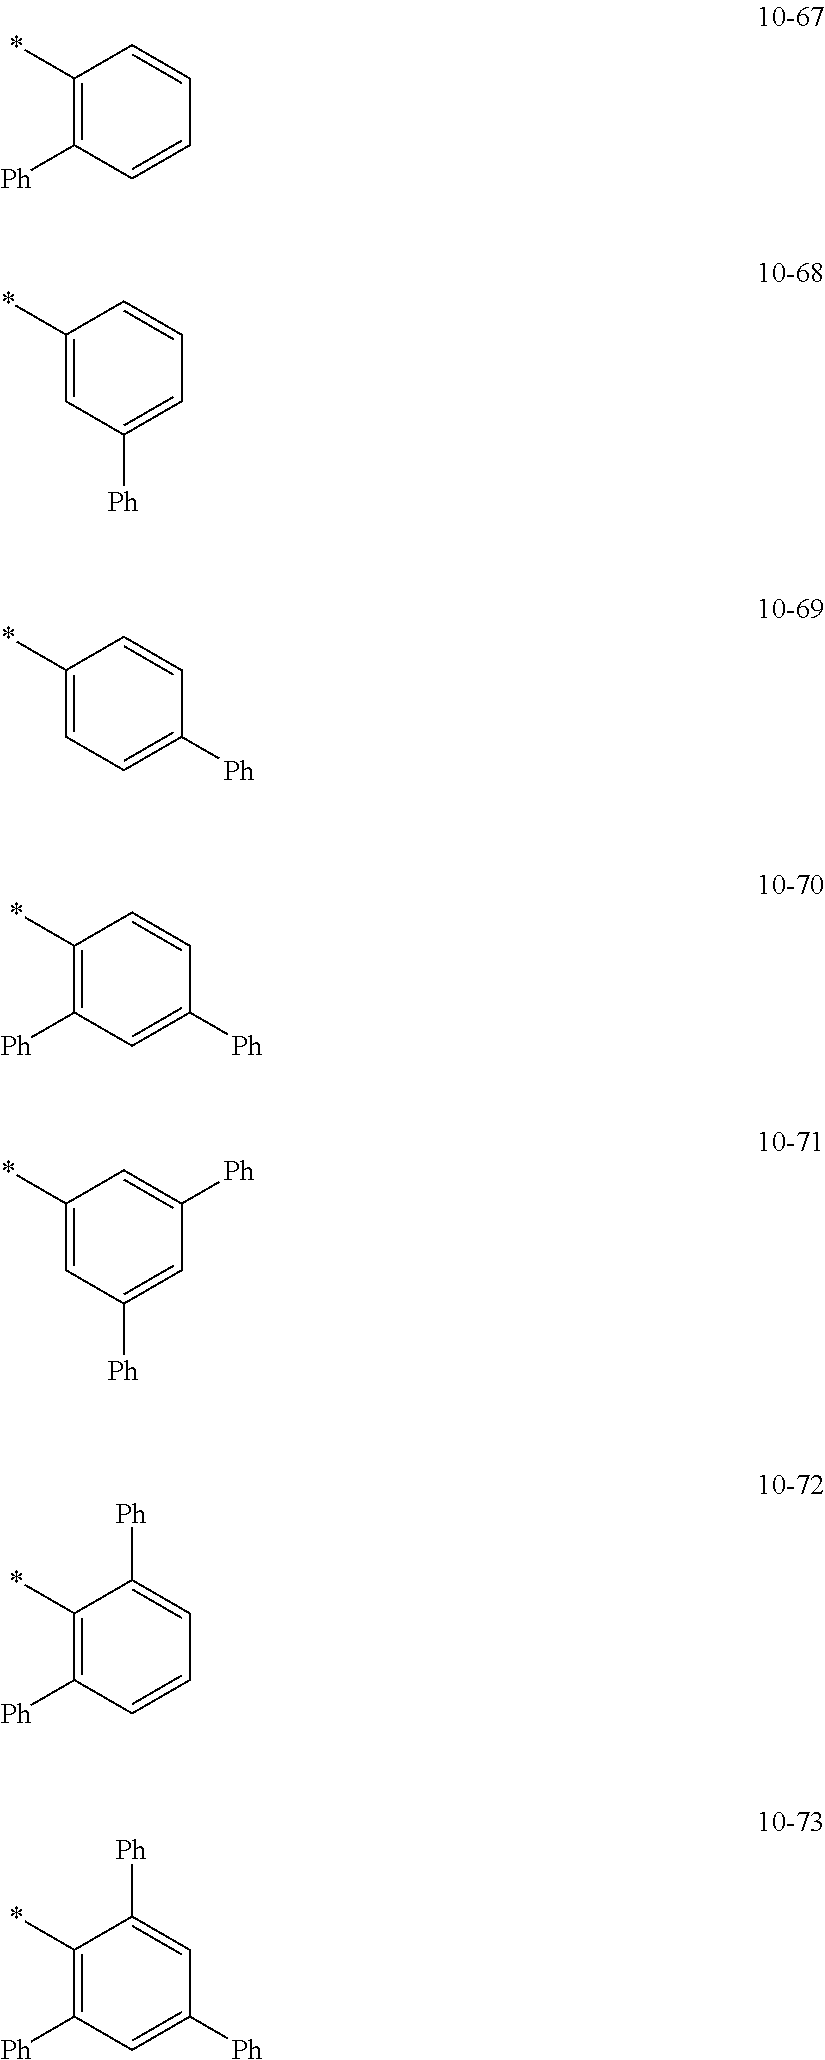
C1(*)=C([Ph])C=CC=C1.C1(*)=CC([Ph])=CC=C1.C1(*)=CC=C([Ph])C=C1.C1(*)=C([Ph])C=C([Ph])C=C1.C1(*)=CC([Ph])=CC([Ph])=C1.C1(*)=C([Ph])C=CC=C1[Ph].C1(*)=C([Ph])C=C([Ph])C=C1[Ph]
